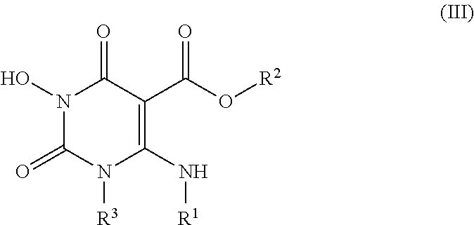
[R2]OC(C1=C(N[R1])N([R3])C(=O)N(O)C1=O)=O
